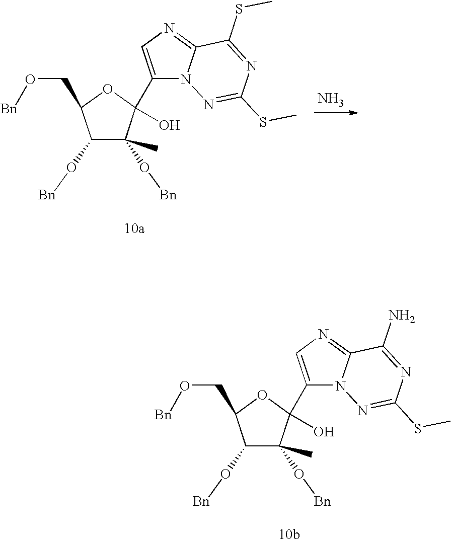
C1(O[Bn])C(O[Bn])(C)C(C2=CN=C3N2N=C(SC)N=C3N)(O)OC1CO[Bn].C1(O[Bn])C(O[Bn])(C)C(C2=CN=C3N2N=C(SC)N=C3SC)(O)OC1CO[Bn].N
